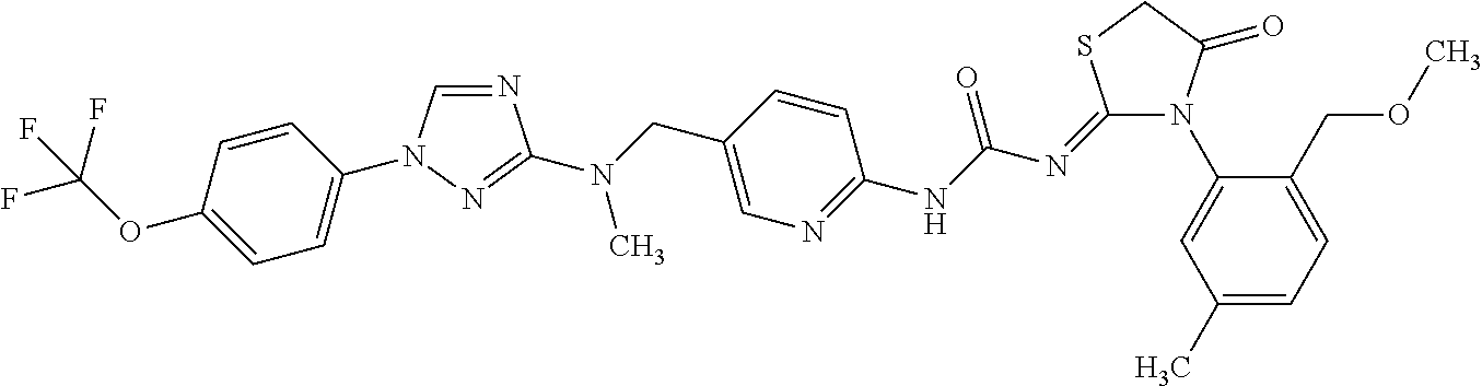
N1(C2=CC(C)=CC=C2COC)C(=O)CSC1=NC(NC1=NC=C(CN(C2=NN(C3=CC=C(OC(F)(F)F)C=C3)C=N2)C)C=C1)=O
